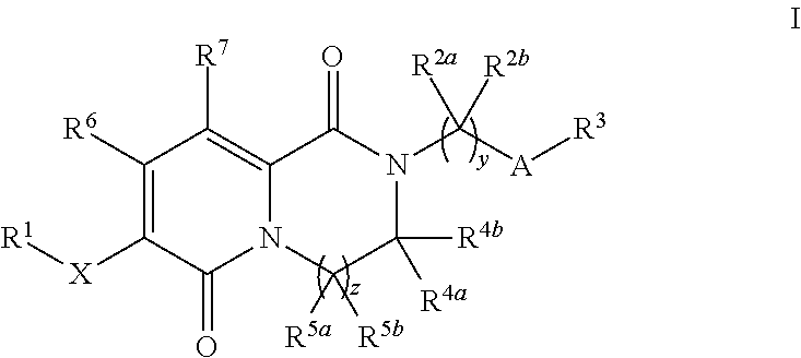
C1([R6])=C([X][R1])C(=O)N2C(=C1[R7])C(=O)N(C([A][R3])([R2a])[R2b])C([R4b])([R4a])C2([R5a])[R5b]
